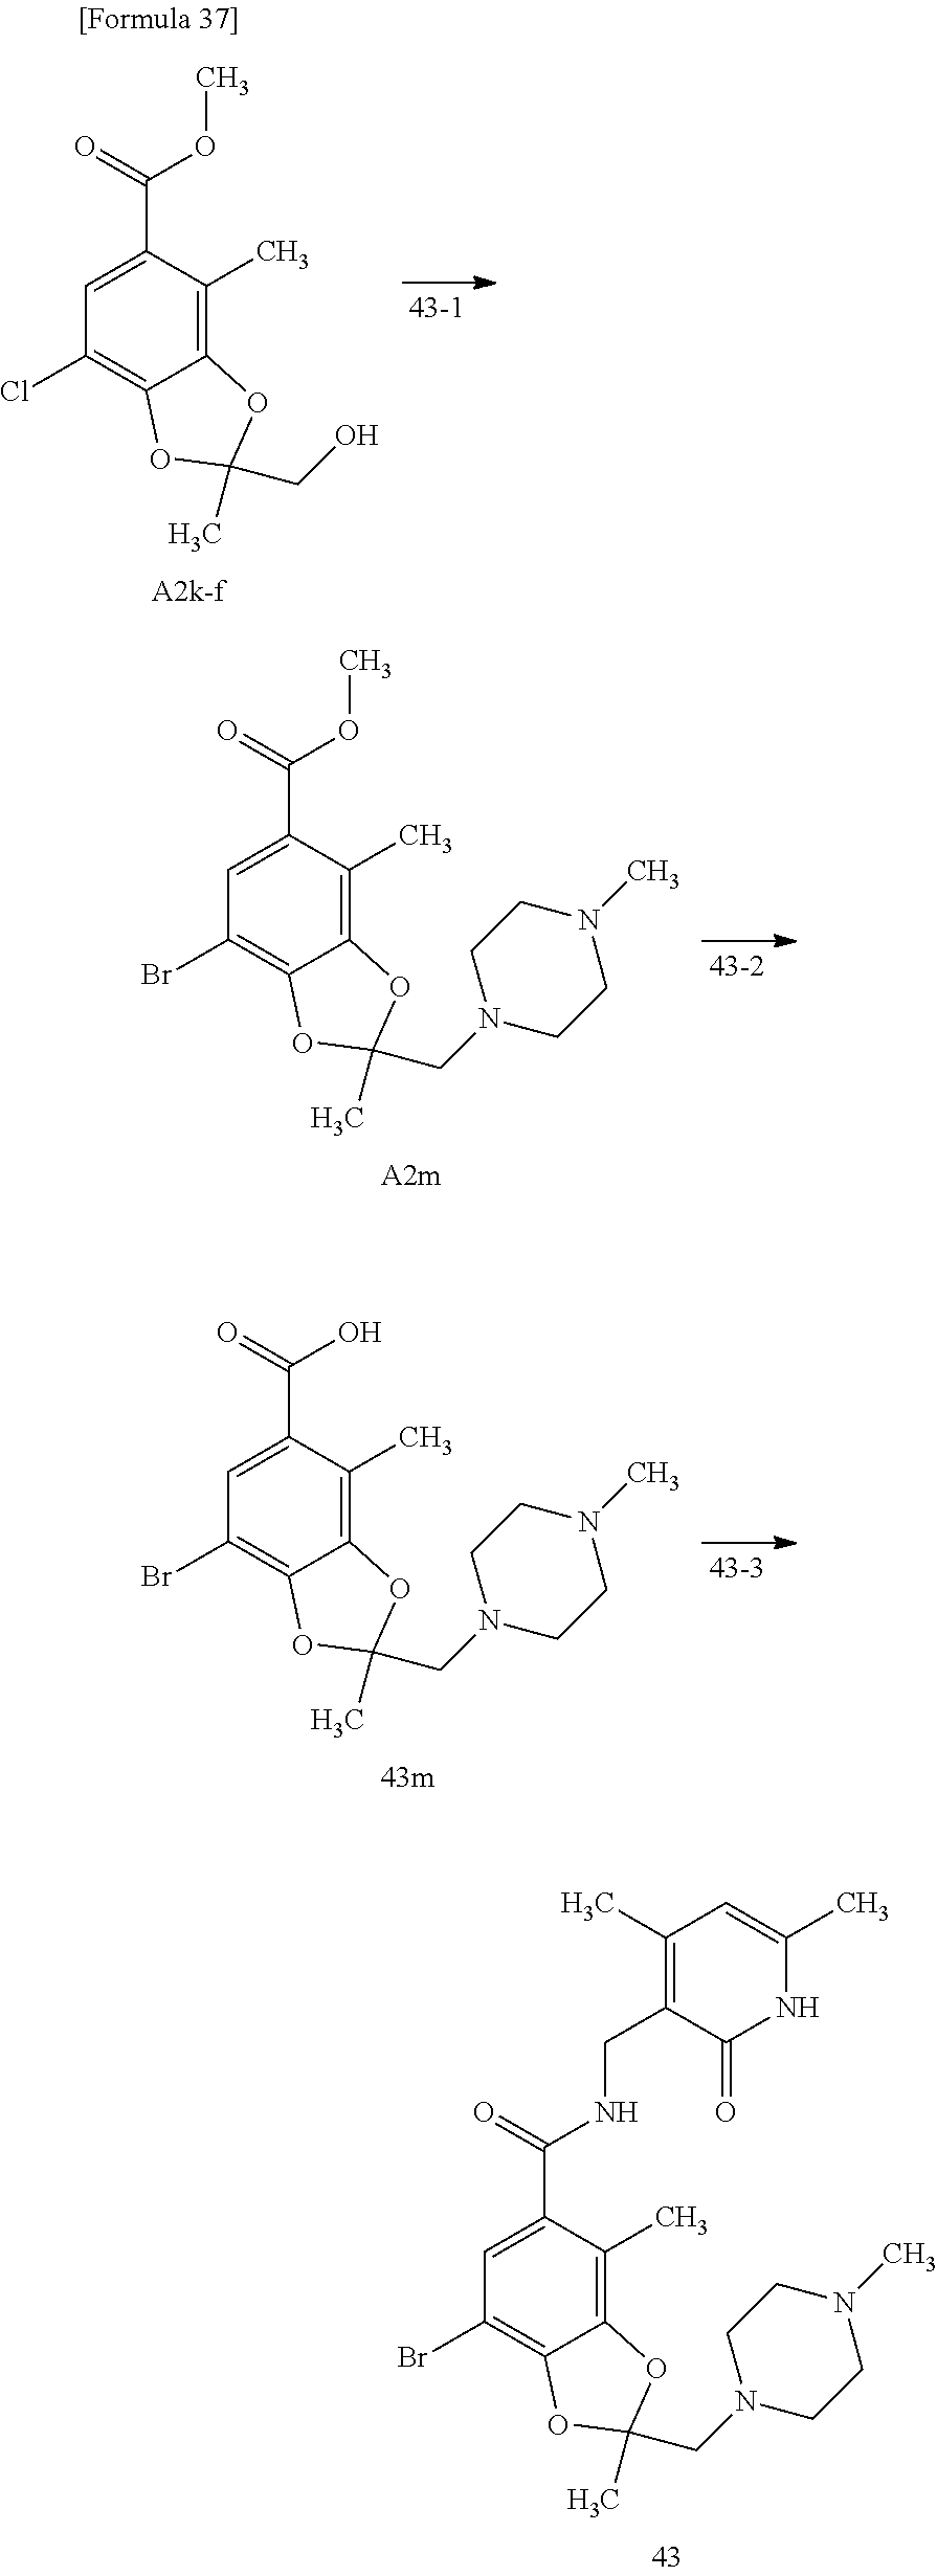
C1=C(C(=O)NCC2=C(C)C=C(C)NC2=O)C(C)=C2C(=C1Br)OC(CN1CCN(C)CC1)(C)O2.C1=C(C(=O)OC)C(C)=C2C(=C1Cl)OC(CO)(C)O2.C1=C(C(=O)OC)C(C)=C2C(=C1Br)OC(CN1CCN(C)CC1)(C)O2.C1=C(C(=O)O)C(C)=C2C(=C1Br)OC(CN1CCN(C)CC1)(C)O2
